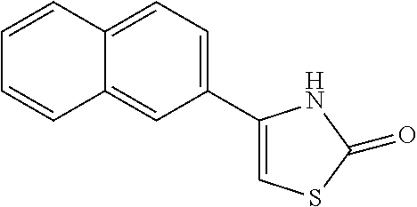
C12=CC=C(C3=CSC(=O)N3)C=C1C=CC=C2
